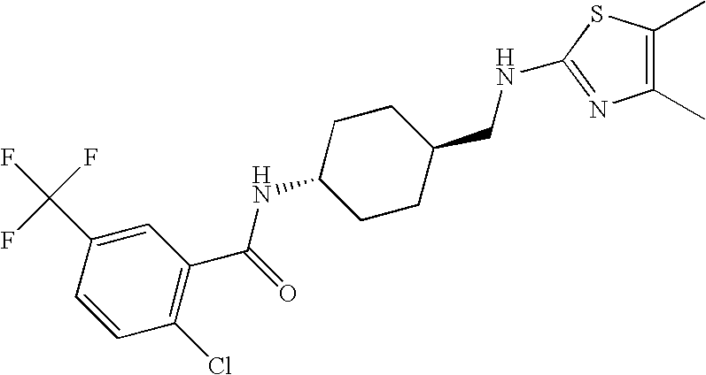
C1(Cl)=C(C(=O)NC2CCC(CNC3=NC(C)=C(C)S3)CC2)C=C(C(F)(F)F)C=C1
